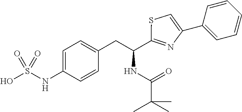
OS(=O)(=O)NC1=CC=C(CC(C2=NC(C3=CC=CC=C3)=CS2)NC(=O)C(C)(C)C)C=C1
